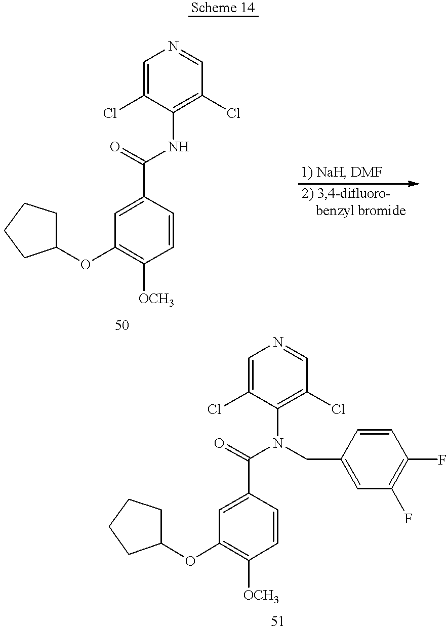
C1(OC2=C([OCH3])C=CC(C(=O)NC3=C(Cl)C=NC=C3Cl)=C2)CCCC1.C1(OC2=C([OCH3])C=CC(C(=O)N(C3=C(Cl)C=NC=C3Cl)CC3=CC(F)=C(F)C=C3)=C2)CCCC1
